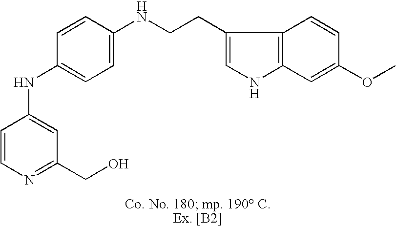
C1=CN=C(CO)C=C1NC1=CC=C(NCCC2=CNC3=C2C=CC(OC)=C3)C=C1
